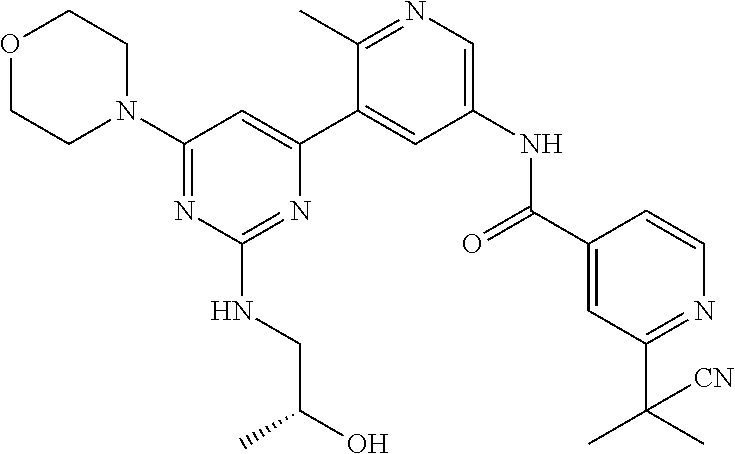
O1CCN(C2=NC(NCC(O)C)=NC(C3=CC(NC(C4=CC(C(C)(C)[CN])=NC=C4)=O)=CN=C3C)=C2)CC1
